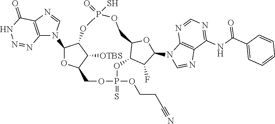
C12=C(N=CN1C1OC3C([OTBS])C1OP(S)(=O)OCC1C(OP(OCCC#N)(=S)OC3)C(F)C(N3C=NC4=C3N=CN=C4NC(=O)C3=CC=CC=C3)O1)C(=O)NN=N2
